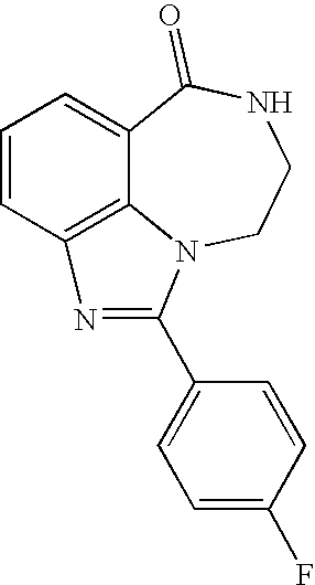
C1=CC2=C3C(=C1)C(=O)NCCN3C(C1=CC=C(F)C=C1)=N2
